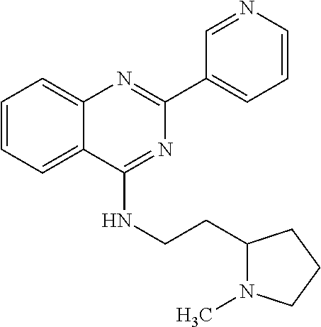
C1=CC=C2C(=C1)N=C(C1=CC=CN=C1)N=C2NCCC1N(C)CCC1
